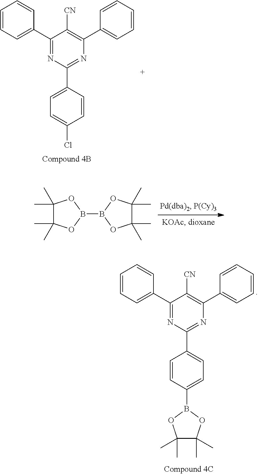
C1(C)(C)C(C)(C)OB(B2OC(C)(C)C(C)(C)O2)O1.C1=CC=C(C2=NC(C3=CC=C(B4OC(C)(C)C(C)(C)O4)C=C3)=NC(C3=CC=CC=C3)=C2[CN])C=C1.C1=CC=C(C2=NC(C3=CC=C(Cl)C=C3)=NC(C3=CC=CC=C3)=C2[CN])C=C1
